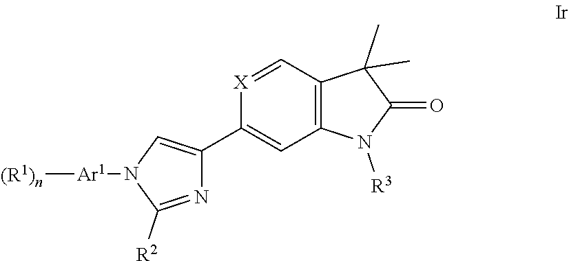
[(R1)n][Ar1]N1C=C(C2=CC3=C(C=[X]2)C(C)(C)C(=O)N3[R3])N=C1[R2]
